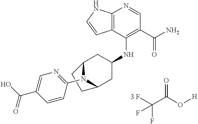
C12=C(C(NC3CC4N(C5=NC=C(C(O)=O)C=C5)C(C3)CC4)=C(C(N)=O)C=N1)C=CN2.C(C(=O)O[H])(F)([3 F])F
